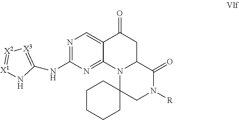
N(C1=NC=C2C(=N1)N1C(CC2=O)C(=O)N([R])CC12CCCCC2)C1=[X3][X2]=[X1]N1
